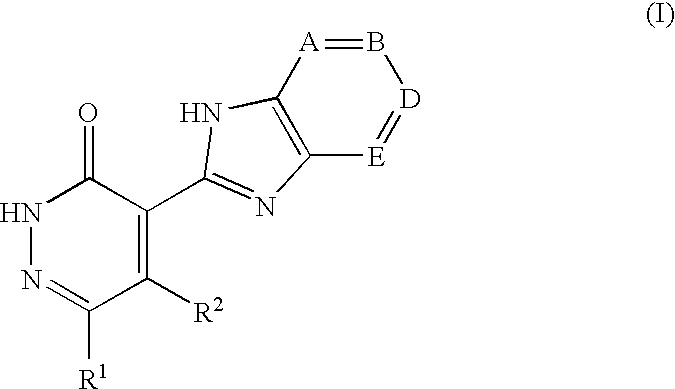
N1N=C([R1])C([R2])=C(C2=NC3=C([A]=B[D]=[E]3)N2)C1=O
